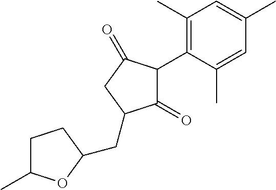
C1(=O)C(C2=C(C)C=C(C)C=C2C)C(=O)CC1CC1OC(C)CC1
